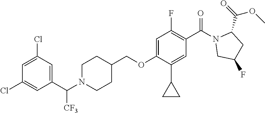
N1(C([CF3])C2=CC(Cl)=CC(Cl)=C2)CCC(COC2=CC(F)=C(C(=O)N3CC(F)CC3C(OC)=O)C=C2C2CC2)CC1
